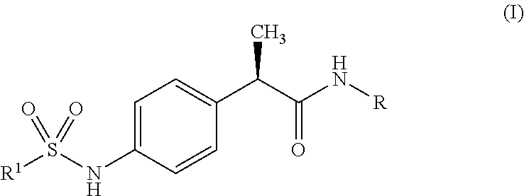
C1=C(NS([R1])(=O)=O)C=CC(C(C(N[R])=O)C)=C1
